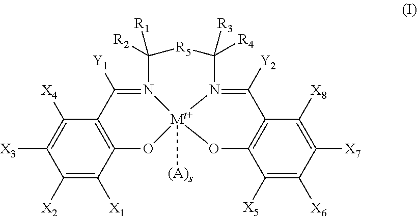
C1([X2])=C([X1])C2=C(C([X4])=C1[X3])C([Y1])=N1[Mt+]3([(A)s])(O2)OC2=C(C([Y2])=N3C([R4])([R3])[R5]C1([R2])[R1])C([X8])=C([X7])C([X6])=C2[X5]
